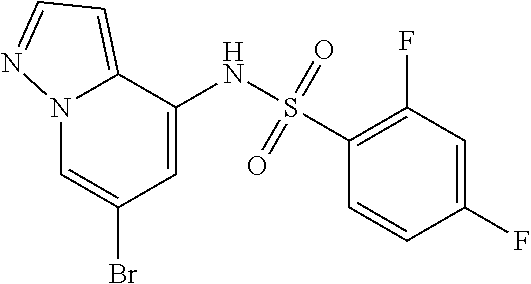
N12C=C(Br)C=C(NS(C3=C(F)C=C(F)C=C3)(=O)=O)C1=CC=N2
